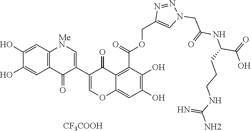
C1(O)=CC2=C(C=C1O)C(=O)C(C1=COC3=CC(O)=C(O)C(C(OCC4=CN(CC(=O)NC(CCCNC(N)=N)C(=O)O)N=N4)=O)=C3C1=O)=C[MeN]2.[CF3COOH]
